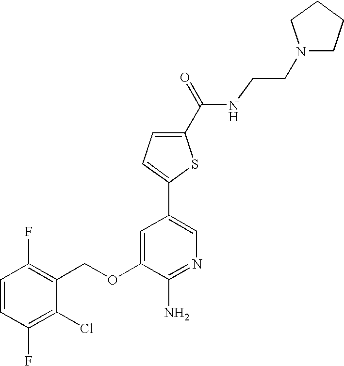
C1=CC(F)=C(Cl)C(COC2=CC(C3=CC=C(C(=O)NCCN4CCCC4)S3)=CN=C2N)=C1F
